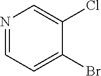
N1=CC=C(Br)C(Cl)=C1
